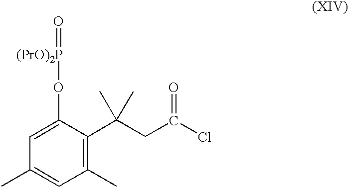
C1(C)=C(C(C)(C)CC(Cl)=O)C(O[(PrO)2P]=O)=CC(C)=C1
